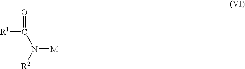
[R1]C(N([R2])[M])=O
